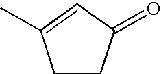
C1CC(=O)C=C1C
